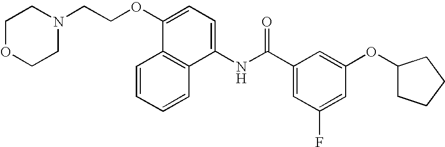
C1(OC2=CC(C(NC3=CC=C(OCCN4CCOCC4)C4=C3C=CC=C4)=O)=CC(F)=C2)CCCC1
